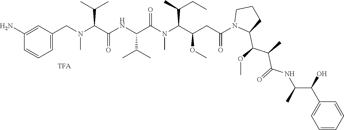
C1(N)=CC(CN(C(C(NC(C(N(C(C(CC(N2C(C(OC)C(C)C(=O)NC(C(C3=CC=CC=C3)O)C)CCC2)=O)OC)C(CC)C)C)=O)C(C)C)=O)C(C)C)C)=CC=C1
